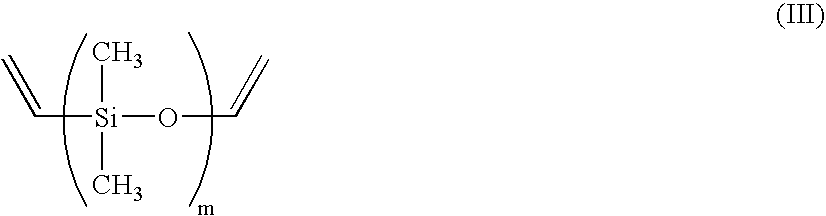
C([Si](C)(C)OC=C)=C
